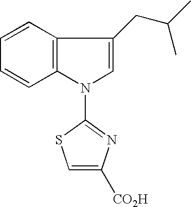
C12=C(C=CC=C1)C(CC(C)C)=CN2C1=NC([CO2H])=CS1
